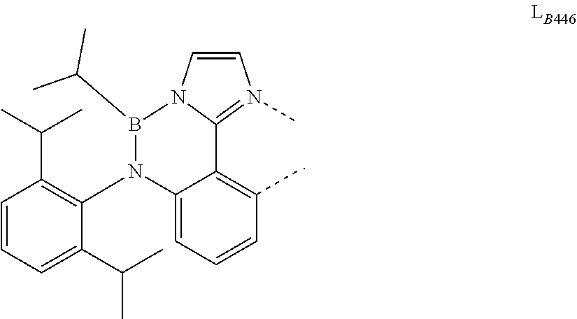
C12=CC=CC(C)=C1C1=N(C)C=CN1B(C(C)C)N2C1=C(C(C)C)C=CC=C1C(C)C
